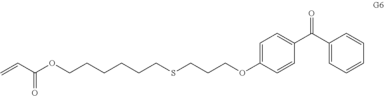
C1=C(OCCCSCCCCCCOC(C=C)=O)C=CC(C(C2=CC=CC=C2)=O)=C1
